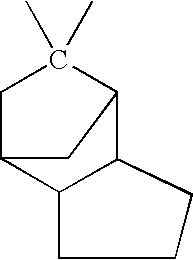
C1C2C3C(C(C1(C)C)C2)CCC3
